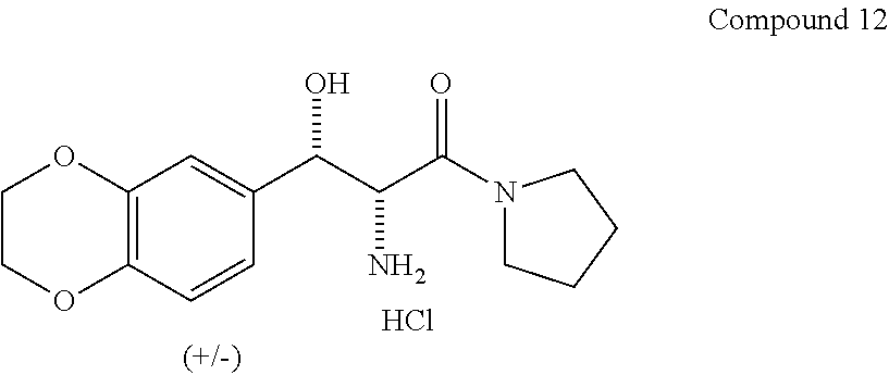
C12=C(C=CC(C(C(C(N3CCCC3)=O)N)O)=C1)OCCO2.Cl
